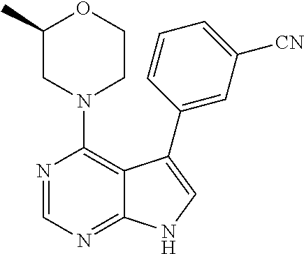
C12=NC=NC(N3CCOC(C)C3)=C1C(C1=CC([CN])=CC=C1)=CN2
